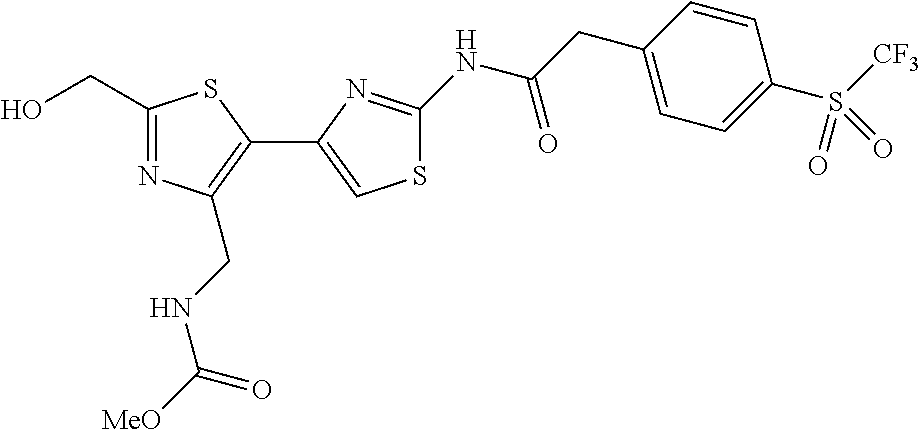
C1(CO)=NC(CNC([MeO])=O)=C(C2=CSC(NC(CC3=CC=C(S([CF3])(=O)=O)C=C3)=O)=N2)S1
